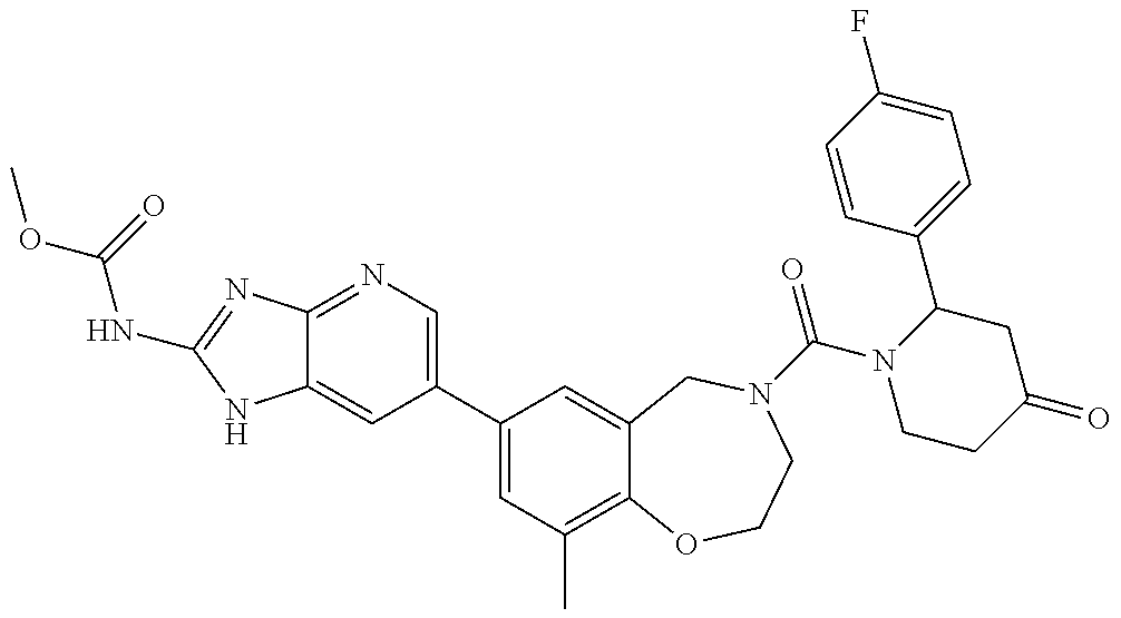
C12=NC=C(C3=CC(C)=C4C(=C3)CN(C(N3CCC(=O)CC3C3=CC=C(F)C=C3)=O)CCO4)C=C1NC(NC(OC)=O)=N2
